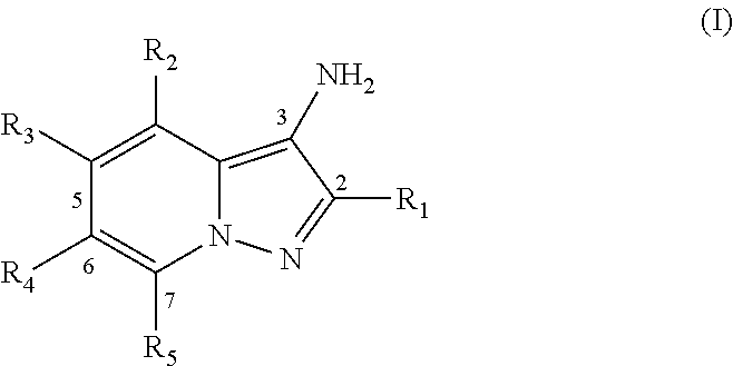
C1([R3])=C([R2])C2=C(N)C([R1])=NN2C([R5])=C1[R4]
